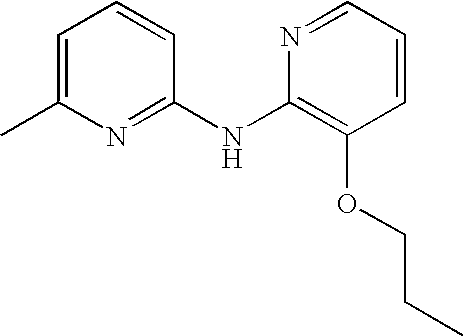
N1=C(NC2=C(OCCC)C=CC=N2)C=CC=C1C
